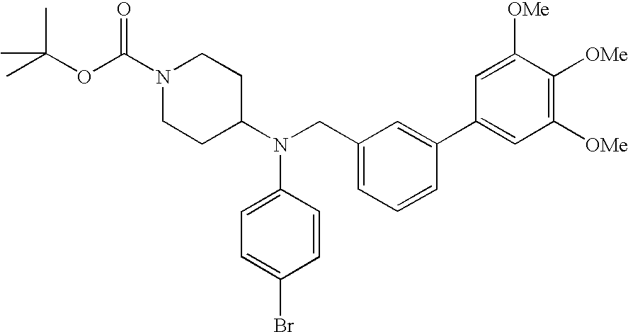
O(C(C)(C)C)C(N1CCC(N(CC2=CC=CC(C3=CC([OMe])=C([OMe])C([OMe])=C3)=C2)C2=CC=C(Br)C=C2)CC1)=O
